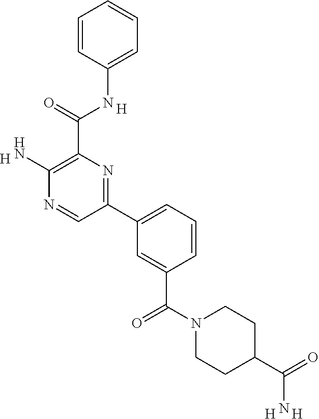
C1=C(NC(C2=C(N)N=CC(C3=CC=CC(C(N4CCC(C(=O)N)CC4)=O)=C3)=N2)=O)C=CC=C1.[H].[H].[H].[H]
